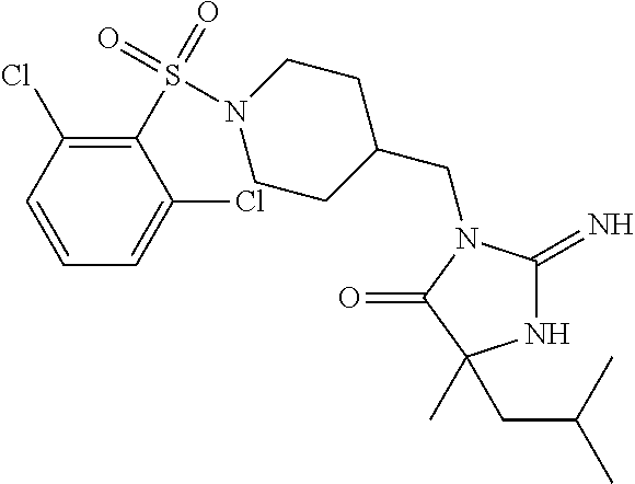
N1C(=N)N(CC2CCN(S(C3=C(Cl)C=CC=C3Cl)(=O)=O)CC2)C(=O)C1(CC(C)C)C
